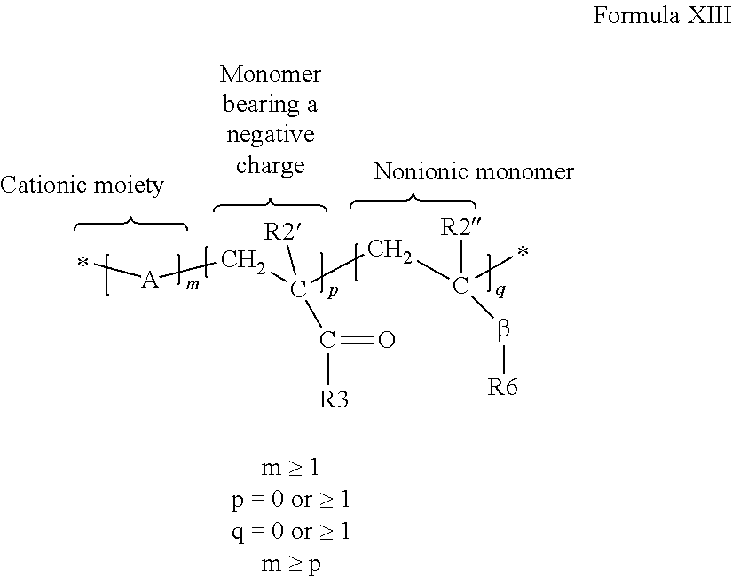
C[A]CC(CC(C)([R2])b[R6])([R2])C(=O)[R3]
